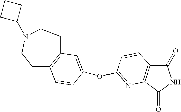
C1(=O)C2=C(C(=O)N1)N=C(OC1=CC3=C(CCN(C4CCC4)CC3)C=C1)C=C2
